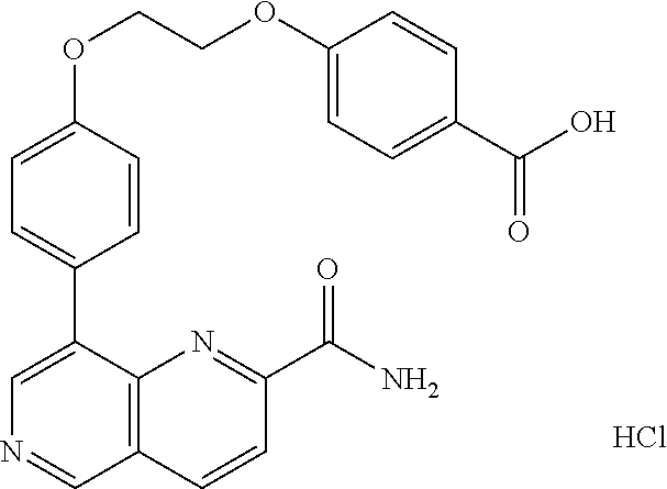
C1(OCCOC2=CC=C(C(O)=O)C=C2)=CC=C(C2=CN=CC3=C2N=C(C(N)=O)C=C3)C=C1.Cl
